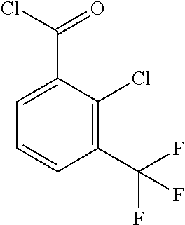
ClC(=O)C1=CC=CC(C(F)(F)F)=C1Cl
